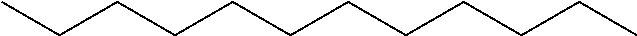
C(CCCCCCCC)CCC
